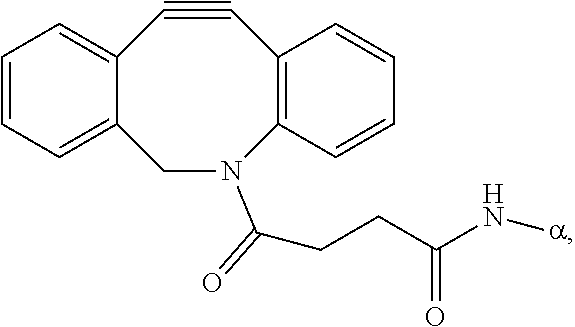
C12=CC=CC=C1CN(C(CCC(N[a])=O)=O)C1=C(C#C2)C=CC=C1
